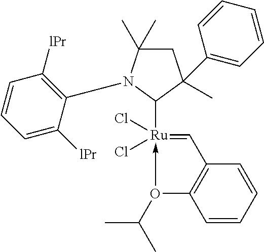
C1=CC=CC2=C1O(C(C)C)->[Ru](Cl)(Cl)(C1N(C3=C([lPr])C=CC=C3[lPr])C(C)(C)CC1(C)C1=CC=CC=C1)=C2
